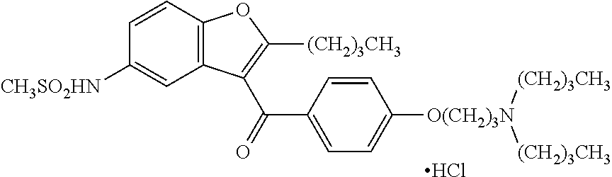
C1=CC(C(=O)C2=C([(CH2)3CH3])OC3=C2C=C([CH3SO2HN])C=C3)=CC=C1[O(CH2)3N]([(CH2)3CH3])[(CH2)3CH3].Cl
